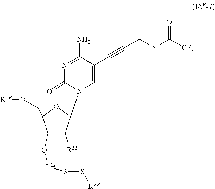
[R2P]SS[L1P]OC1C(CO[R1P])OC(N2C(=O)N=C(N)C(C#CCNC(=O)[CF3])=C2)C1[R3P]
